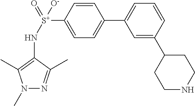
N1(C)N=C(C)C(N[S+](=O)(C2=CC=C(C3=CC=CC(C4CCNCC4)=C3)C=C2)[O-])=C1C
